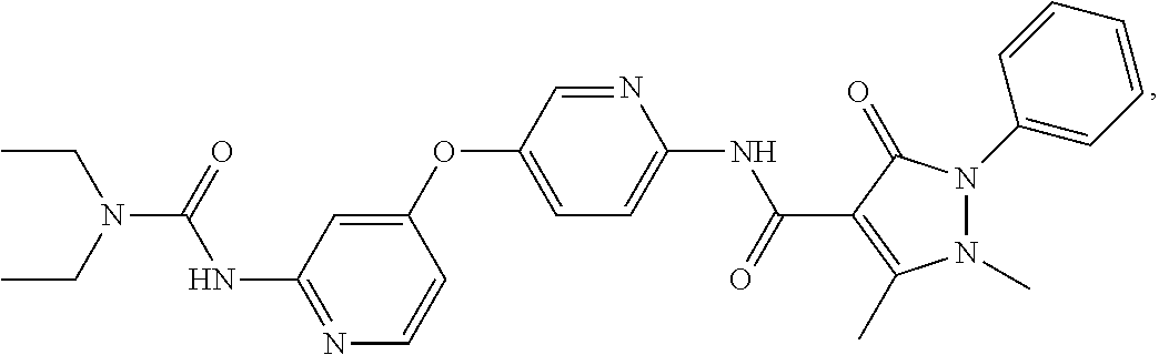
N1=C(NC(=O)N(CC)CC)C=C(OC2=CC=C(NC(=O)C3=C(C)N(C)N(C4=CC=CC=C4)C3=O)N=C2)C=C1
